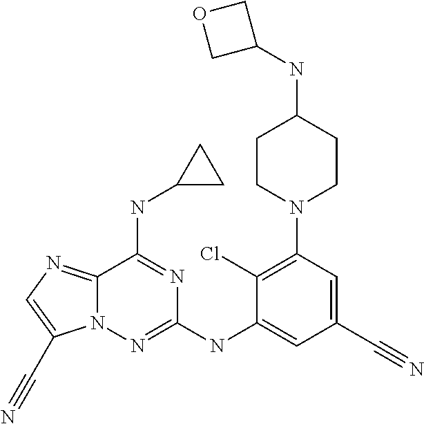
C1(Cl)=C(N2CCC(NC3COC3)CC2)C=C(C#N)C=C1NC1=NN2C(=NC=C2C#N)C(NC2CC2)=N1
